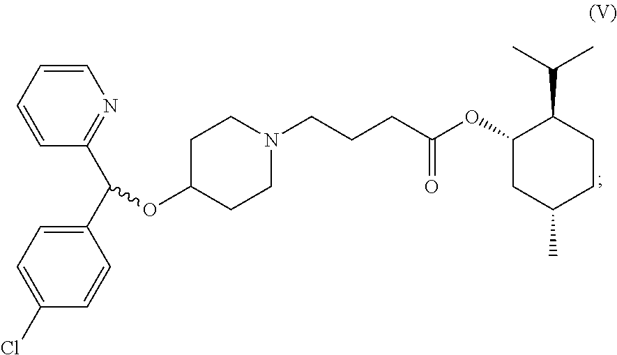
C1=CC=CC(C(C2=CC=C(Cl)C=C2)OC2CCN(CCCC(OC3C(C(C)C)CCC(C)C3)=O)CC2)=N1
